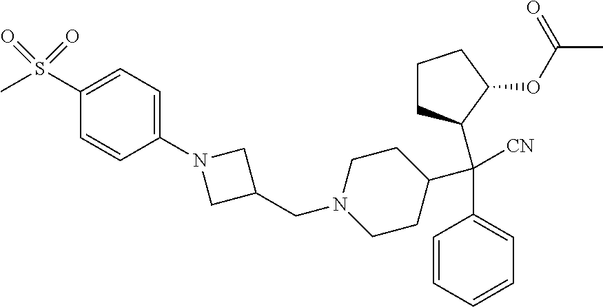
C(C1=CC=CC=C1)(C1CCN(CC2CN(C3=CC=C(S(=O)(C)=O)C=C3)C2)CC1)(C1CCCC1OC(C)=O)[CN]
